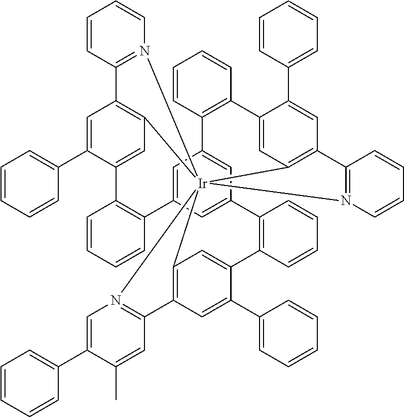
C1=CC=CC2=C1C1=CC3=C(C=C1C1=CC=CC=C1)C1=N(C=CC=C1)[Ir]3145C3=C(C=C(C6=CC=CC=C6)C(=C3)C3=C(C6=CC2=CC(=C6)C2=C(C=CC=C2)C2=CC1=C(C=C2C1=CC=CC=C1)C1=N4C=CC=C1)C=CC=C3)C1=N5C=C(C2=CC=CC=C2)C(C)=C1
